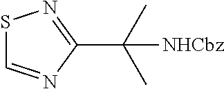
C1(C(C)(C)[NHCbz])=NSC=N1
